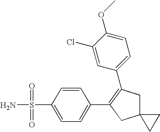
C1(C2=C(C3=CC=C(OC)C(Cl)=C3)CC3(C2)CC3)=CC=C(S(N)(=O)=O)C=C1
